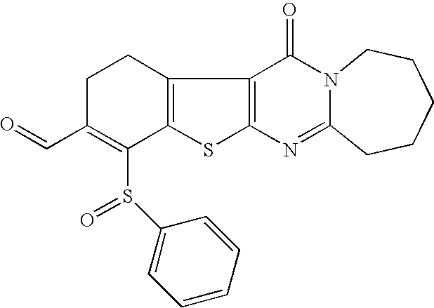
C1C(C=O)=C(S(=O)C2=CC=CC=C2)C2=C(C1)C1=C(S2)N=C2N(C1=O)CCCCC2
